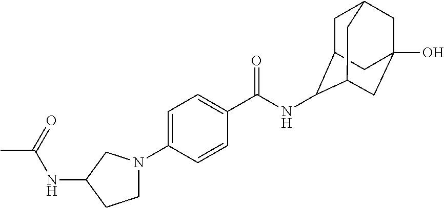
C1=C(N2CCC(NC(C)=O)C2)C=CC(C(NC2C3CC4CC(O)(CC2C4)C3)=O)=C1
